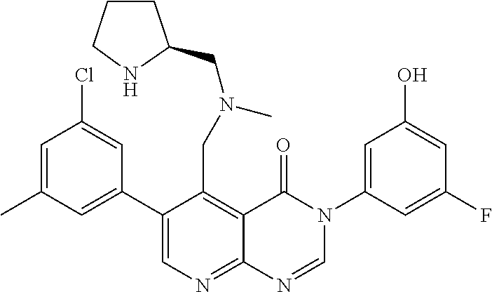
C1(C2=CC(C)=CC(Cl)=C2)=CN=C2C(=C1CN(C)CC1CCCN1)C(=O)N(C1=CC(O)=CC(F)=C1)C=N2
